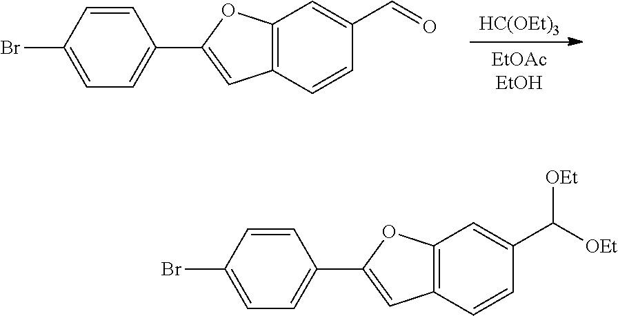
C1=CC(Br)=CC=C1C1=CC2=C(O1)C=C(C=O)C=C2.[HC(OEt)3].C1=CC(Br)=CC=C1C1=CC2=C(O1)C=C(C([OEt])[OEt])C=C2
